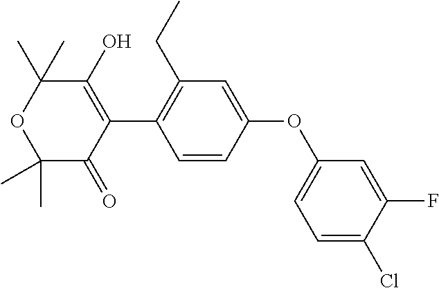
C1=CC(OC2=CC=C(Cl)C(F)=C2)=CC(CC)=C1C1=C(O)C(C)(C)OC(C)(C)C1=O
